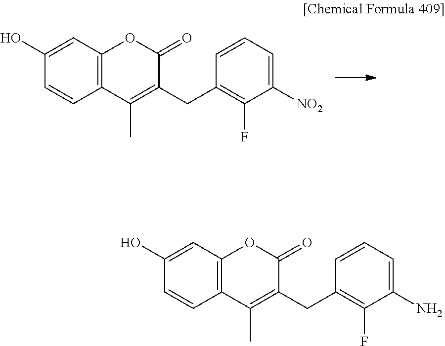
C12=C(C=C(O)C=C1)OC(=O)C(CC1=C(F)C([NO2])=CC=C1)=C2C.C12=C(C=C(O)C=C1)OC(=O)C(CC1=C(F)C(N)=CC=C1)=C2C
